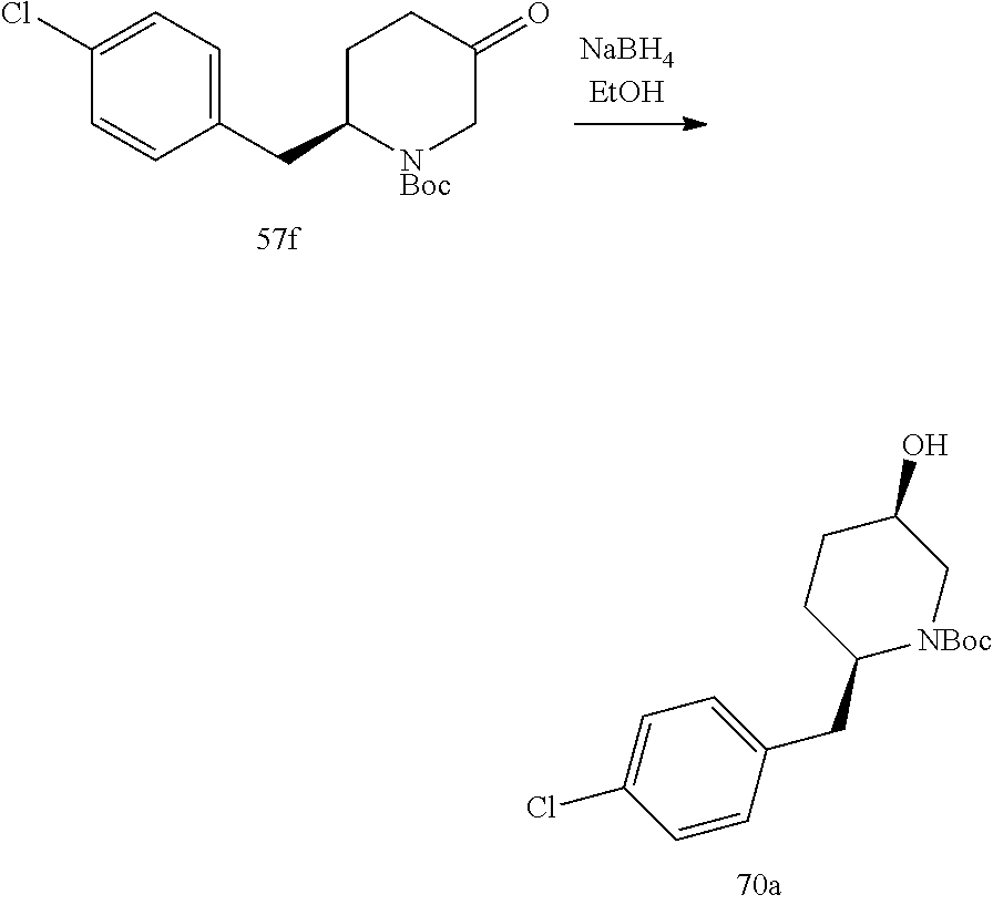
C1(Cl)=CC=C(CC2[NBoc]CC(=O)CC2)C=C1.C1(Cl)=CC=C(CC2[NBoc]CC(O)CC2)C=C1
